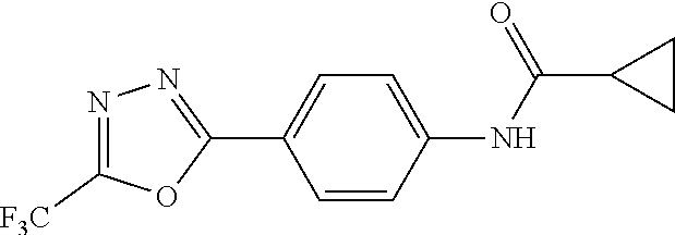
O=C(C1CC1)NC1=CC=C(C2=NN=C([F3C])O2)C=C1
